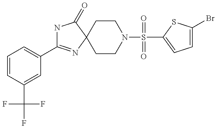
C1=CC(C(F)(F)F)=CC(C2=NC3(C(=O)N2)CCN(S(=O)(=O)C2=CC=C(Br)S2)CC3)=C1
